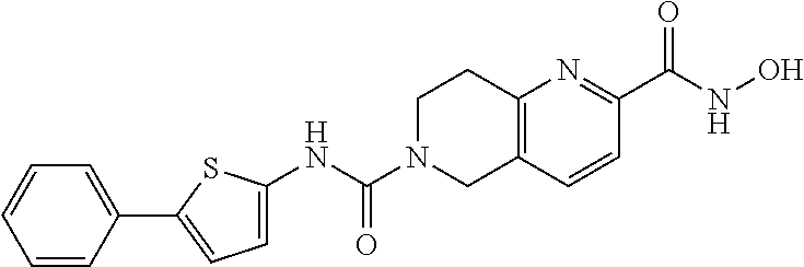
C12=C(C=CC(C(NO)=O)=N1)CN(C(NC1=CC=C(C3=CC=CC=C3)S1)=O)CC2
